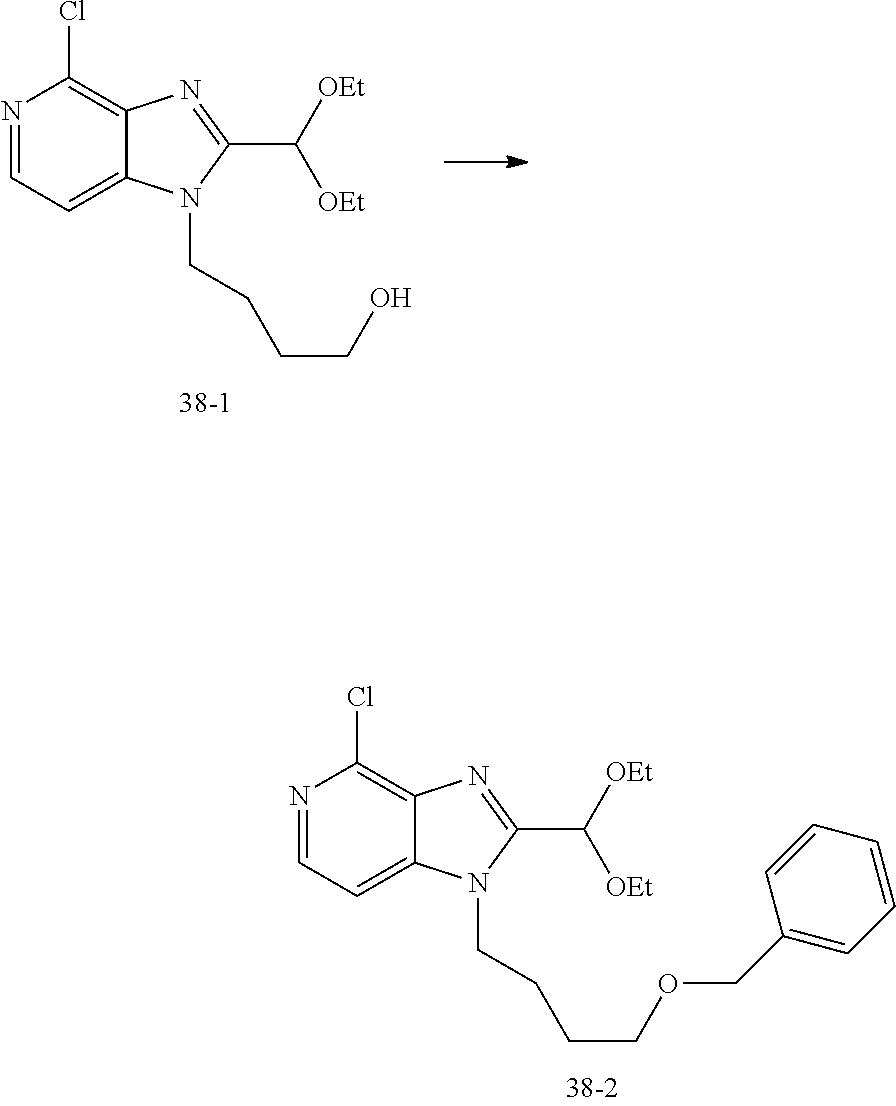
N1=CC=C2C(=C1Cl)N=C(C([OEt])[OEt])N2CCCCO.N1=CC=C2C(=C1Cl)N=C(C([OEt])[OEt])N2CCCCOCC1=CC=CC=C1
